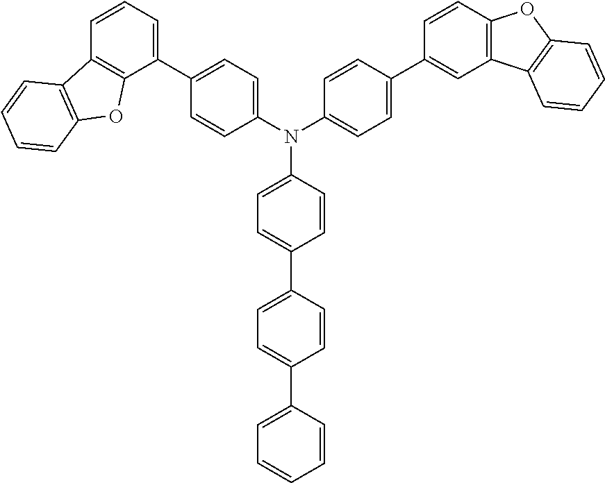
C1=CC(C2=CC=C(C3=CC=C(N(C4=CC=C(C5=CC=CC6=C5OC5=C6C=CC=C5)C=C4)C4=CC=C(C5=CC6=C(C=C5)OC5=C6C=CC=C5)C=C4)C=C3)C=C2)=CC=C1
